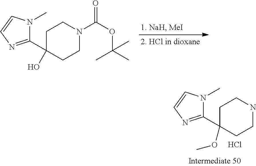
C1C(C2=NC=CN2C)(O)CCN(C(OC(C)(C)C)=O)C1.C1C(C2=NC=CN2C)(OC)CCNC1.Cl
